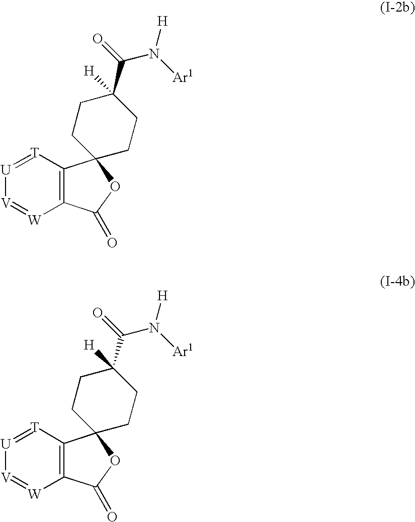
[T]1=[U][V]=[W]C2=C1C1(OC2=O)CCC(C(N([Ar1])[H])=O)([H])CC1.[T]1=[U][V]=[W]C2=C1C1(OC2=O)CCC(C(N([Ar1])[H])=O)([H])CC1
